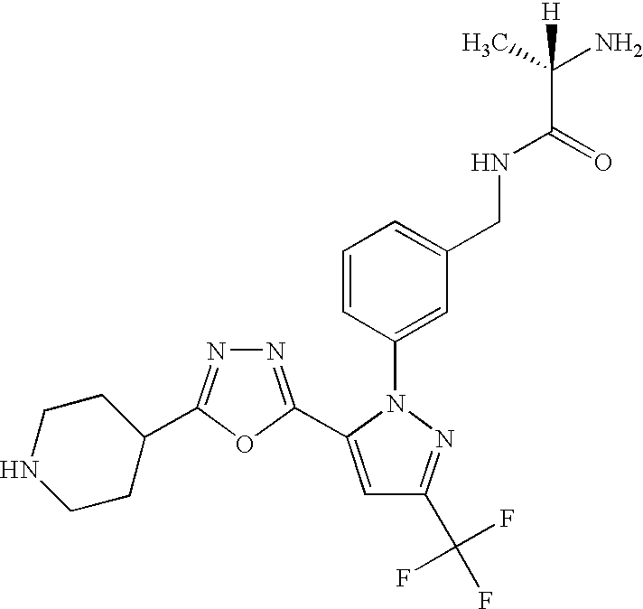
N1=C(C2=CC(C(F)(F)F)=NN2C2=CC(CNC(C(C)(N)[H])=O)=CC=C2)OC(C2CCNCC2)=N1
